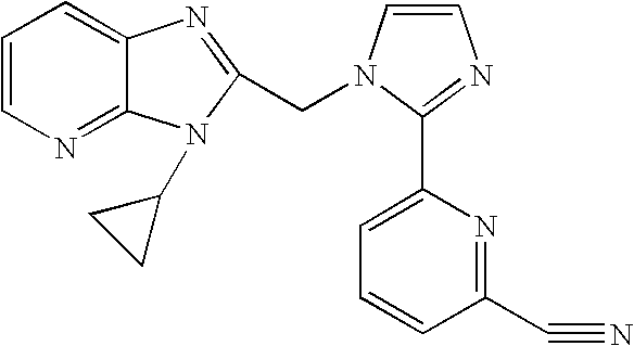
C1=CN=C2C(=C1)N=C(CN1C=CN=C1C1=CC=CC(C#N)=N1)N2C1CC1
